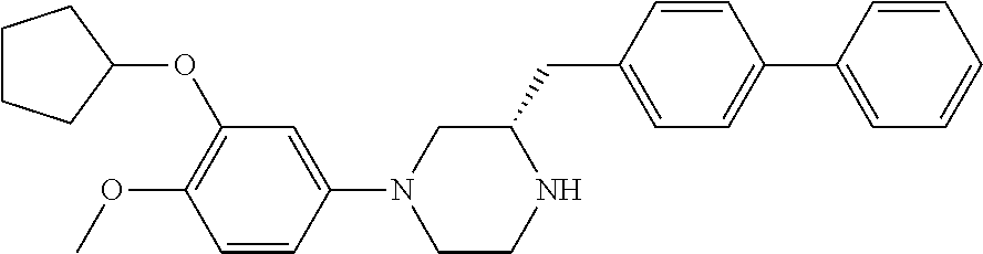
C1CCC(OC2=C(OC)C=CC(N3CCNC(CC4=CC=C(C5=CC=CC=C5)C=C4)C3)=C2)C1
